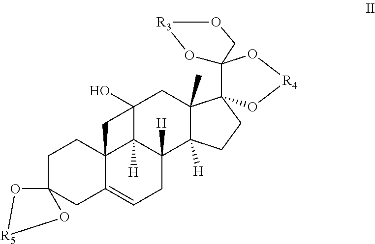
C1C2(CC3=CCC4([H])C5([H])C3(C1)CC5(O)CC1(C)C4([H])CCC13C1(O[R4]O3)O[R3]OC1)O[R5]O2
